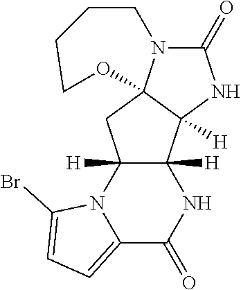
C12=CC=C(Br)N1C1([H])C([H])(NC2=O)C2([H])C3(C1)N(C(=O)N2)CCCCO3
